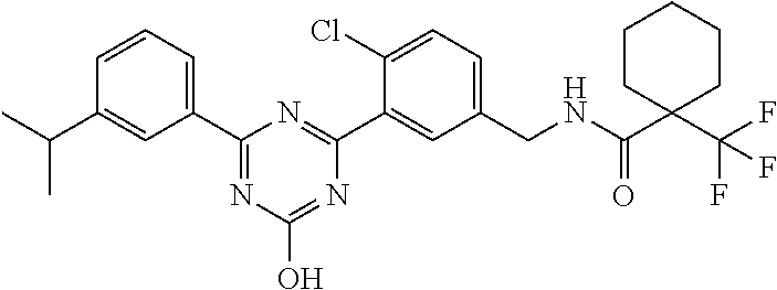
C1(CNC(C2(C(F)(F)F)CCCCC2)=O)=CC=C(Cl)C(C2=NC(C3=CC=CC(C(C)C)=C3)=NC(O)=N2)=C1
